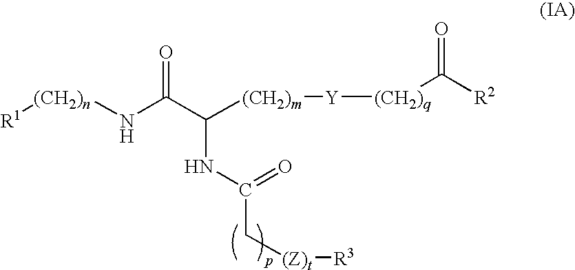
[(CH2)n](NC(C([(CH2)m][Y][(CH2)q]C([R2])=O)NC(=O)C[(Z)t][R3])=O)[R1]
